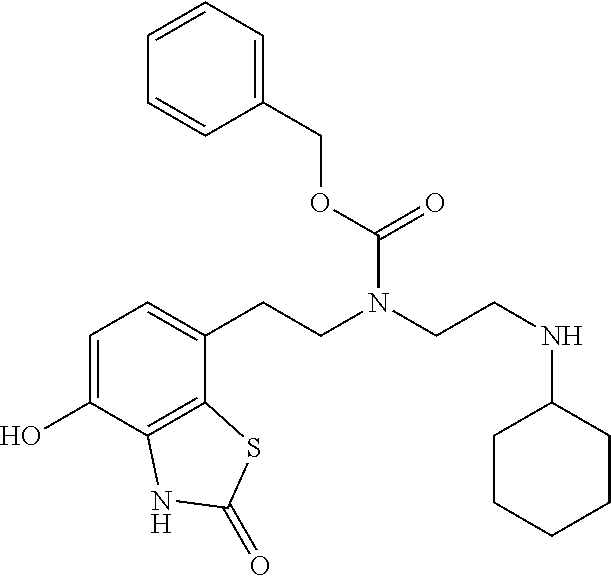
C1=C(O)C2=C(C(CCN(CCNC3CCCCC3)C(OCC3=CC=CC=C3)=O)=C1)SC(=O)N2
